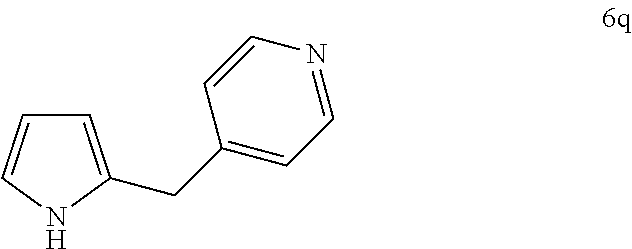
C1=CNC(CC2=CC=NC=C2)=C1
